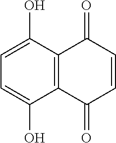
C12=C(C(O)=CC=C1O)C(=O)C=CC2=O
